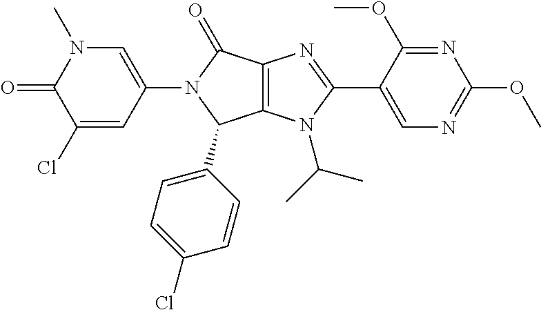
C1(Cl)=CC(N2C(C3=CC=C(Cl)C=C3)C3=C(C2=O)N=C(C2=CN=C(OC)N=C2OC)N3C(C)C)=CN(C)C1=O
